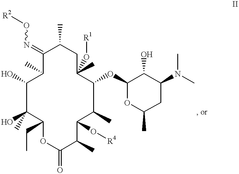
C1(=NO[R2])C(C)C(O)C(O)(C)C(CC)OC(=O)C(C)C(O[R4])C(C)C(OC2OC(C)CC(N(C)C)C2O)C(O[R1])(C)CC1C
